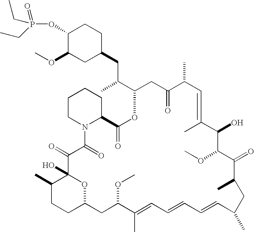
O(C1C(OC)CC(CC(C2CC(=O)C(C)C=C(C)C(O)C(OC)C(=O)C(C)CC(C)C=CC=CC=C(C)C(OC)CC3CCC(C)C(O)(O3)C(=O)C(=O)N3CCCCC3C(=O)O2)C)CC1)P(=O)(CC)CC
